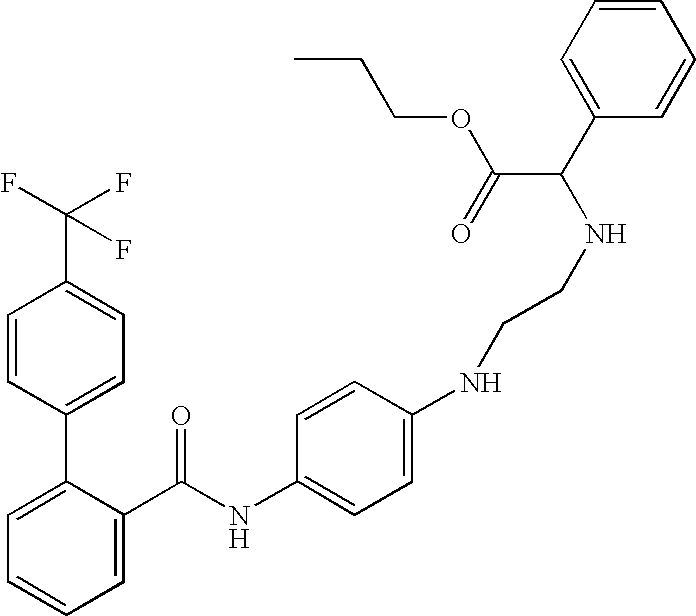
C1=C(C(NC2=CC=C(NCCNC(C3=CC=CC=C3)C(=O)OCCC)C=C2)=O)C(C2=CC=C(C(F)(F)F)C=C2)=CC=C1
